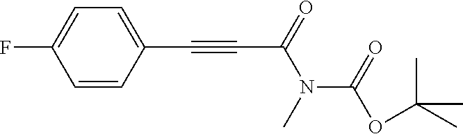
C1=CC(C#CC(N(C(OC(C)(C)C)=O)C)=O)=CC=C1F
